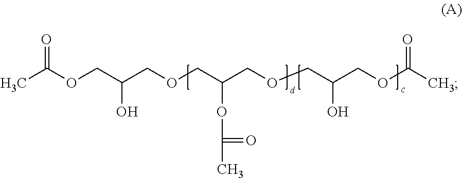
CC(OCC(COCC(COCC(COC(C)=O)O)OC(C)=O)O)=O
